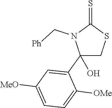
C1(C2=CC([MeO])=CC=C2[OMe])(O)CSC(=S)N1C[Ph]
